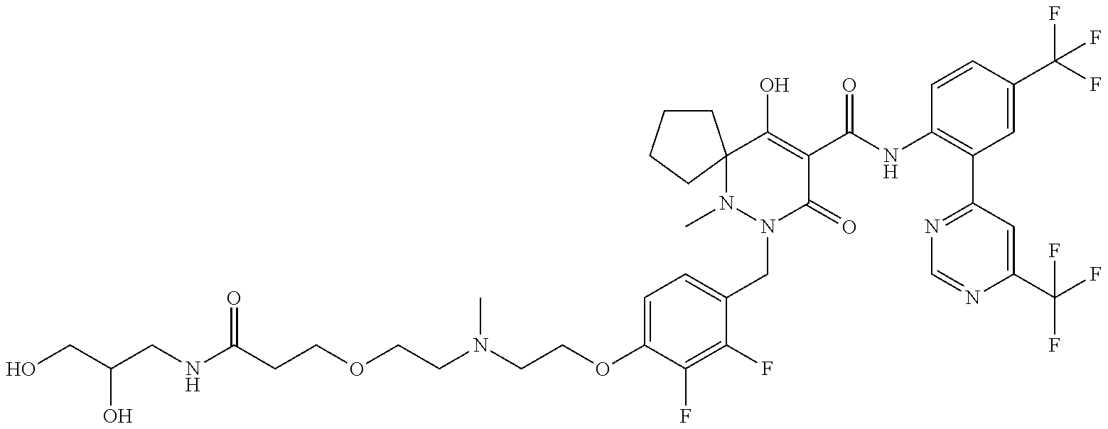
C(CN(CCOCCC(NCC(CO)O)=O)C)OC1=CC=C(CN2C(=O)C(C(=O)NC3=C(C4=NC=NC(C(F)(F)F)=C4)C=C(C(F)(F)F)C=C3)=C(O)C3(N2C)CCCC3)C(F)=C1F
